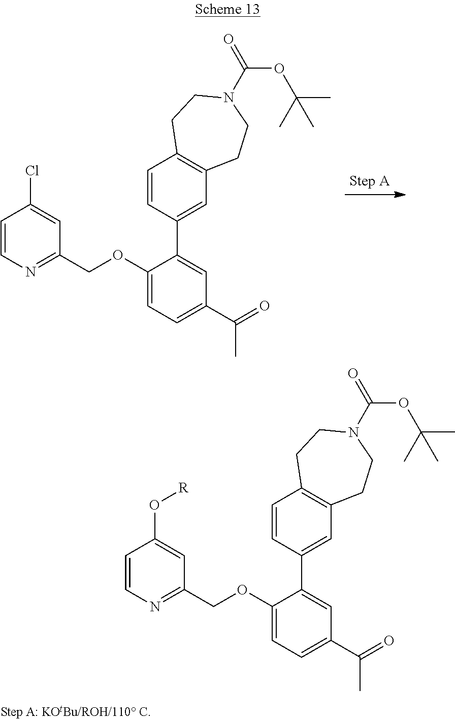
C1=CN=C(COC2=CC=C(C(=O)C)C=C2C2=CC3=C(C=C2)CCN(C(OC(C)(C)C)=O)CC3)C=C1Cl.C1=CN=C(COC2=CC=C(C(=O)C)C=C2C2=CC3=C(C=C2)CCN(C(OC(C)(C)C)=O)CC3)C=C1O[R]
